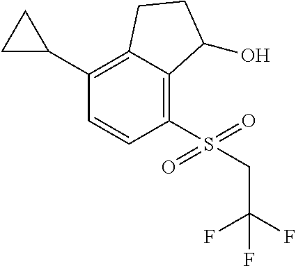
C1(C2=C3C(=C(S(=O)(=O)CC(F)(F)F)C=C2)C(O)CC3)CC1
